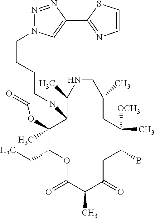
O1C(=O)C(C)C(=O)CC(B)C([OCH3])(C)CC(C)CNC(C)C2C(C)(C1CC)OC(=O)N2CCCCN1N=NC(C2=NC=CS2)=C1
